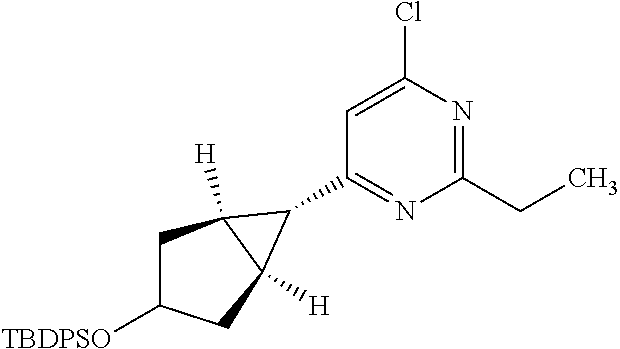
C1C([TBDPSO])CC2([H])C1([H])C2C1=NC(CC)=NC(Cl)=C1
